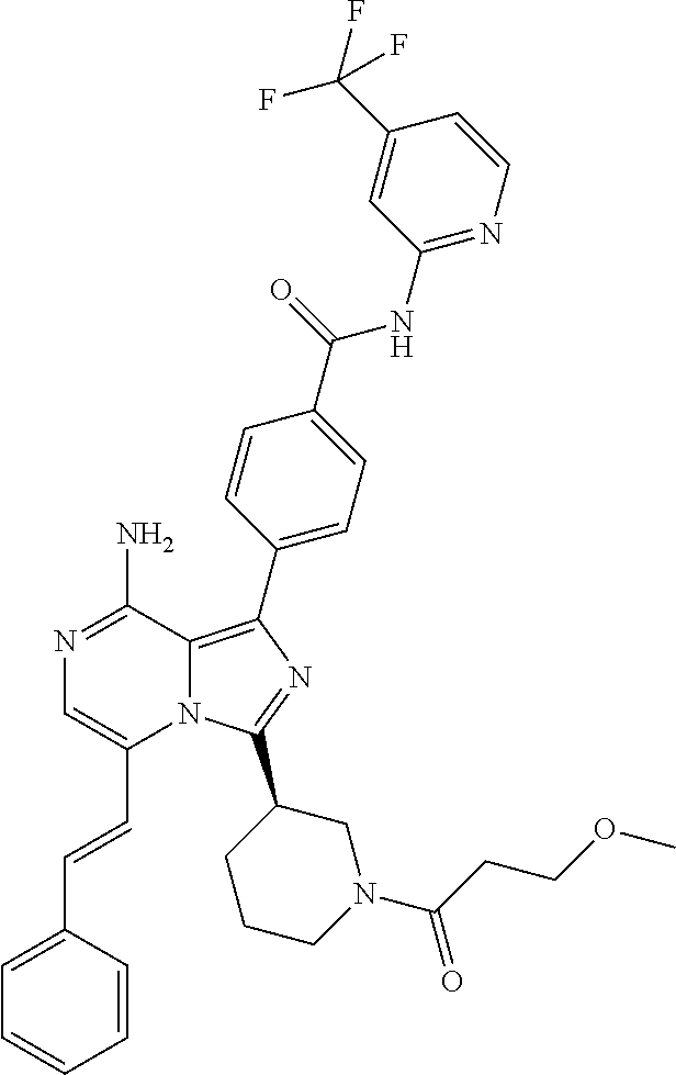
N1=C(N)C2=C(C3=CC=C(C(=O)NC4=NC=CC(C(F)(F)F)=C4)C=C3)N=C(C3CCCN(C(CCOC)=O)C3)N2C(C=CC2=CC=CC=C2)=C1
